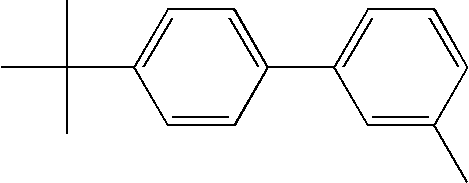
C1=C(C(C)(C)C)C=CC(C2=CC=CC(C)=C2)=C1
